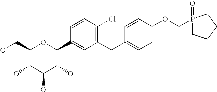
C1(CO)C(O)C(O)C(O)C(C2=CC(CC3=CC=C(OCP4(=O)CCCC4)C=C3)=C(Cl)C=C2)O1
